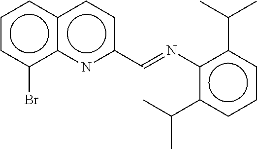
c1cc(Br)c2c(c1)ccc(C=Nc1c(C(C)C)cccc1C(C)C)n2
